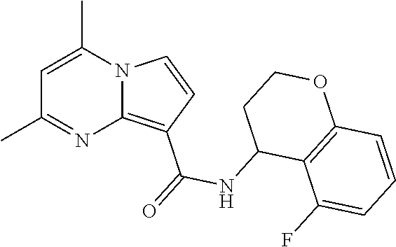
C1(C)=NC2=C(C(=O)NC3C4=C(OCC3)C=CC=C4F)C=CN2C(C)=C1
